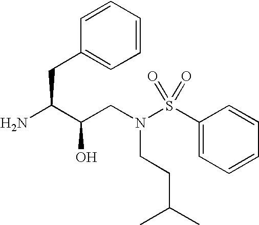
C(C(C(N)CC1=CC=CC=C1)O)N(S(=O)(=O)C1=CC=CC=C1)CCC(C)C
